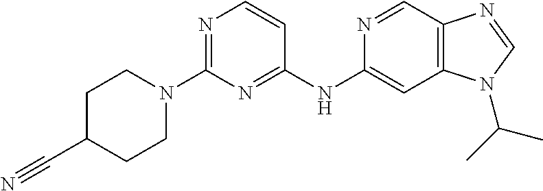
C1(N2CCC(C#N)CC2)=NC=CC(NC2=CC3=C(C=N2)N=CN3C(C)C)=N1
